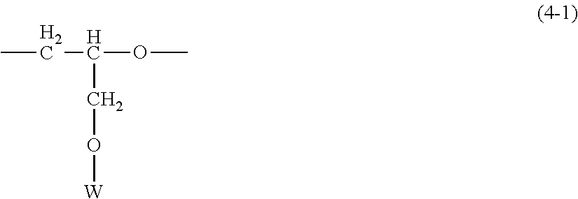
C(C(OC)CO[W])C
